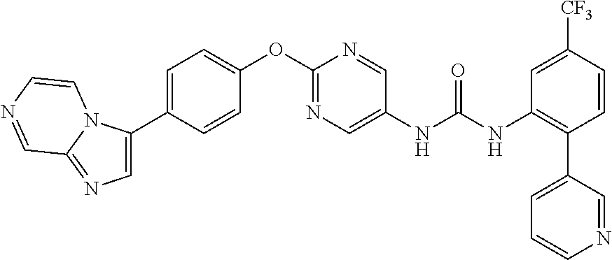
C1=C(C2=CN=C3N2C=CN=C3)C=CC(OC2=NC=C(NC(=O)NC3=C(C4=CC=CN=C4)C=CC([CF3])=C3)C=N2)=C1
